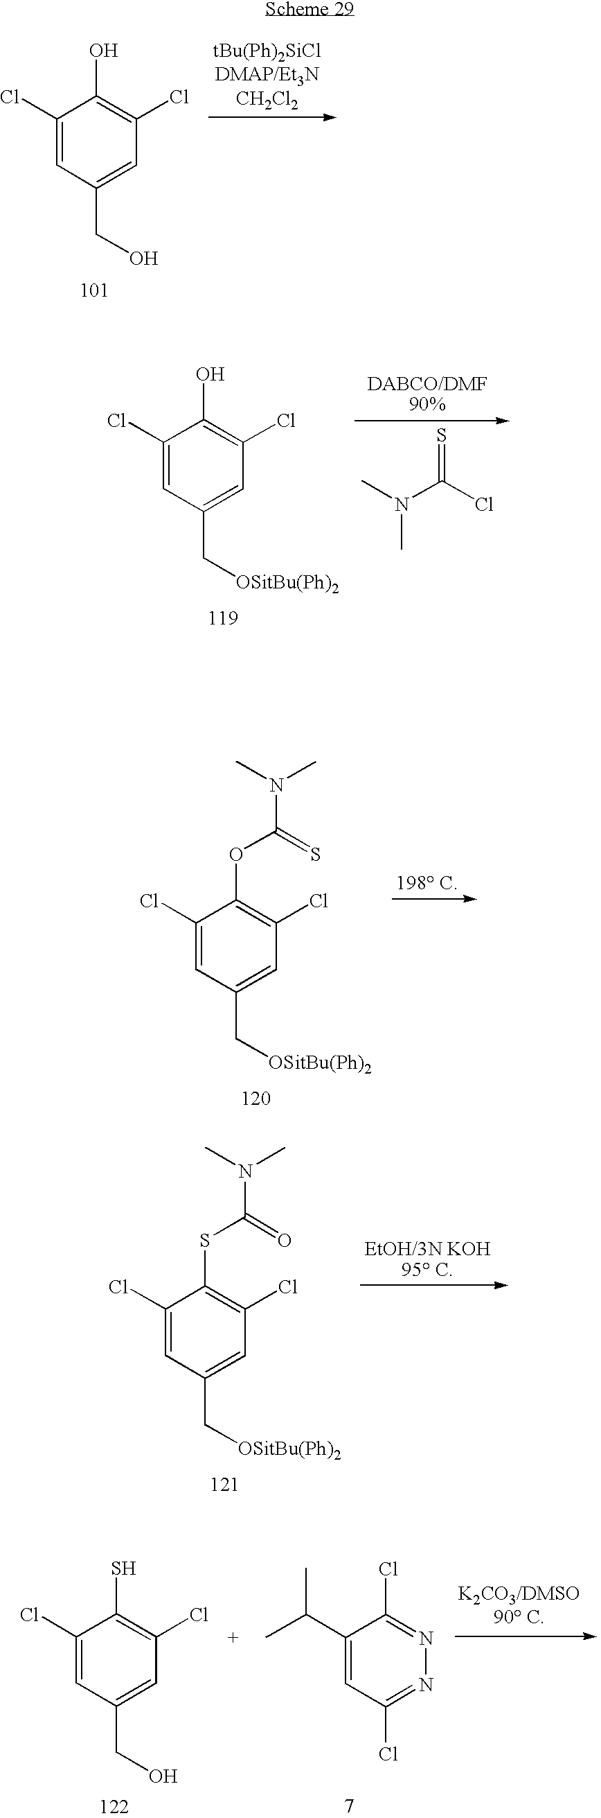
CN(C(Cl)=S)C.C1(Cl)=CC(C[OSitBu(Ph)2])=CC(Cl)=C1O.[tBu(Ph)2SiClDMAP/Et3NCH2Cl2].C1(Cl)=CC(CO)=CC(Cl)=C1O.C1(Cl)=CC(C[OSitBu(Ph)2])=CC(Cl)=C1OC(=S)N(C)C.C1(Cl)=CC(C[OSitBu(Ph)2])=CC(Cl)=C1SC(=O)N(C)C.C1(Cl)=CC(CO)=CC(Cl)=C1S.C(C)(C1=CC(Cl)=NN=C1Cl)C
